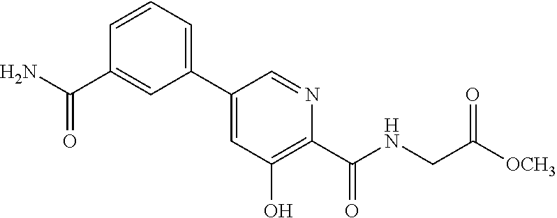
C1=CC=C(C2=CC(O)=C(C(NCC([OCH3])=O)=O)N=C2)C=C1C(N)=O
